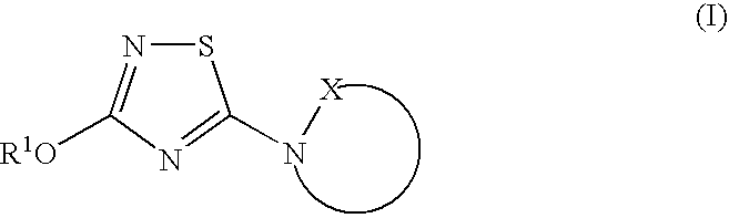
S1N=C([R1O])N=C1N[X]
